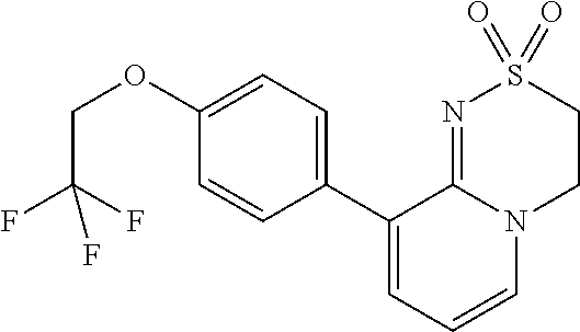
FC(COC1=CC=C(C2=CC=CN3C2=NS(=O)(=O)CC3)C=C1)(F)F
